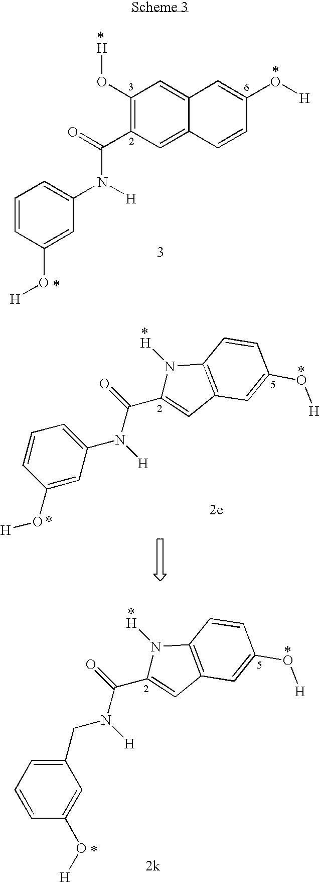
C1=CC(O[H])=CC(N(C(=O)C2=CC3=C(N2[H])C=CC(O[H])=C3)[H])=C1.C1=CC(O[H])=CC(CN(C(=O)C2=CC3=C(N2[H])C=CC(O[H])=C3)[H])=C1.C1=CC(O[H])=CC(N(C(C2=C(O[H])C=C3C(=C2)C=CC(O[H])=C3)=O)[H])=C1
